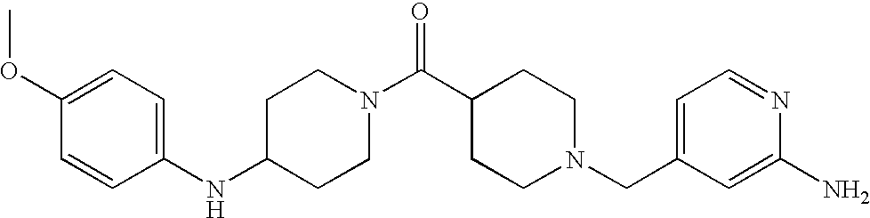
C1(NC2=CC=C(OC)C=C2)CCN(C(C2CCN(CC3=CC=NC(N)=C3)CC2)=O)CC1
